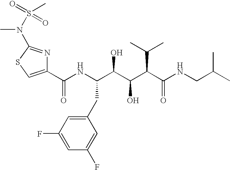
C1(C(NC(C(C(C(C(NCC(C)C)=O)C(C)C)O)O)CC2=CC(F)=CC(F)=C2)=O)=CSC(N(S(=O)(=O)C)C)=N1
